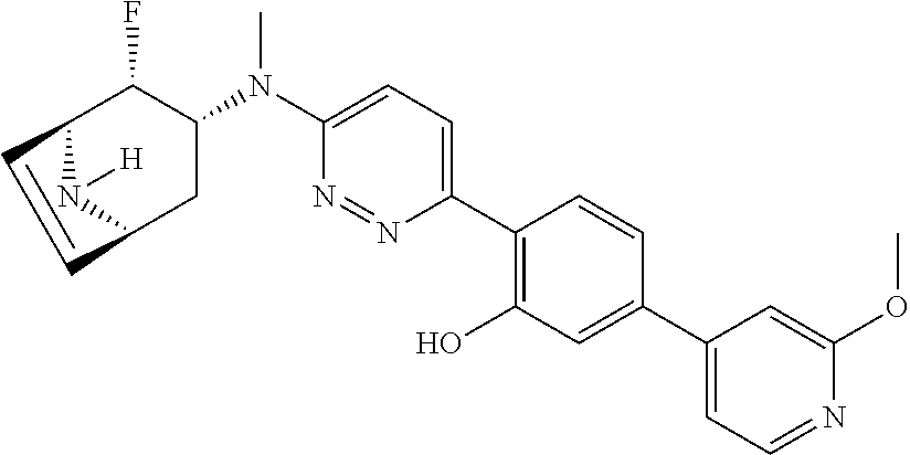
C12N([H])C(CC(N(C3=CC=C(C4=C(O)C=C(C5=CC=NC(OC)=C5)C=C4)N=N3)C)C1F)C=C2
